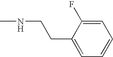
C1(CCNC)=CC=CC=C1F
